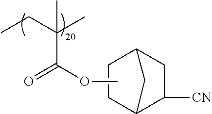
C12C([CN])CC(C1)CC2.CCC(C)(C)C(=O)OC
